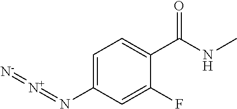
C1=C(N=[N+]=[N-])C=C(F)C(C(NC)=O)=C1
